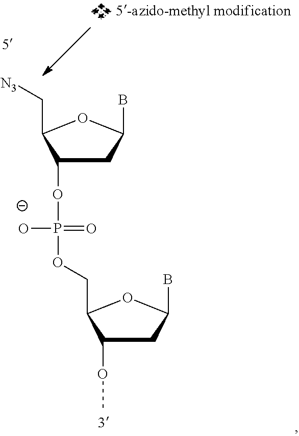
C1C(OP(=O)([O-])OCC2C(OC)CC(B)O2)C(C[N3])OC1B
